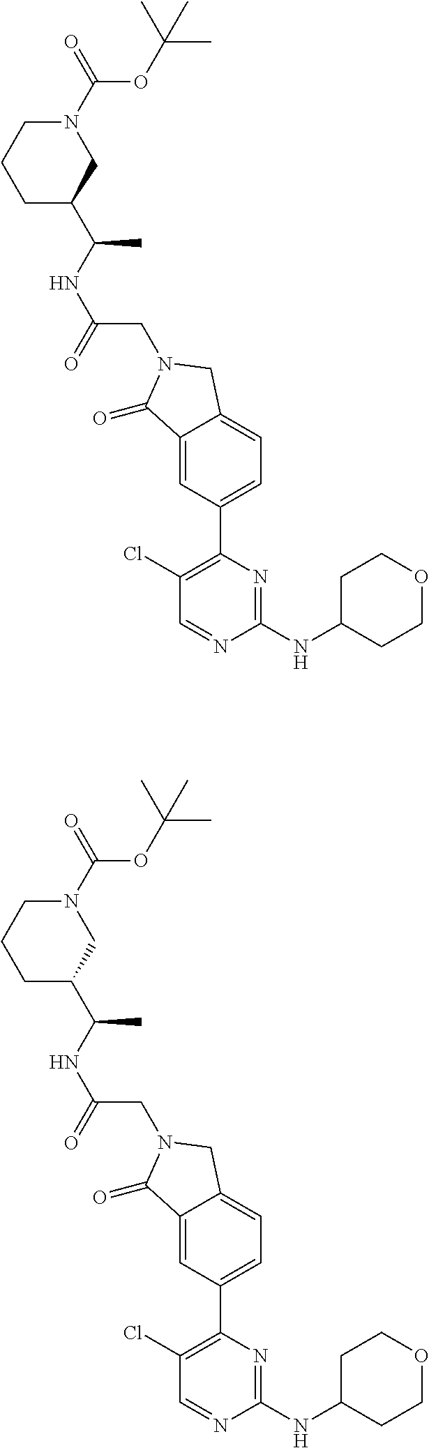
C1(Cl)=C(C2=CC=C3C(=C2)C(=O)N(CC(NC(C2CN(C(=O)OC(C)(C)C)CCC2)C)=O)C3)N=C(NC2CCOCC2)N=C1.C1(Cl)=C(C2=CC=C3C(=C2)C(=O)N(CC(NC(C2CN(C(=O)OC(C)(C)C)CCC2)C)=O)C3)N=C(NC2CCOCC2)N=C1
